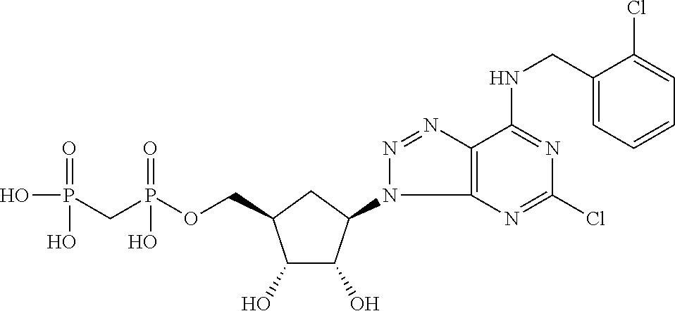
C1(O)C(O)C(N2C3=C(N=N2)C(NCC2=CC=CC=C2Cl)=NC(Cl)=N3)CC1COP(CP(O)(=O)O)(=O)O
